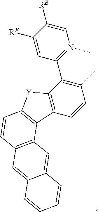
C1=C([RE])C([RF])=CC(C2=C(C)C=CC3=C2[Y]C2=C3C3=C(C=C2)C=C2C(=C3)C=CC=C2)=N1C
